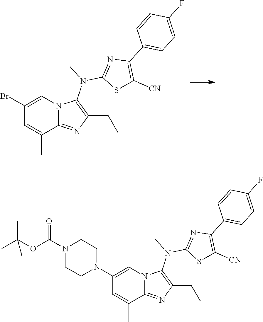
C1(Br)=CN2C(=NC(CC)=C2N(C)C2=NC(C3=CC=C(F)C=C3)=C([CN])S2)C(C)=C1.C1(N2CCN(C(OC(C)(C)C)=O)CC2)=CN2C(=NC(CC)=C2N(C)C2=NC(C3=CC=C(F)C=C3)=C([CN])S2)C(C)=C1
